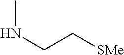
[SMe]CCNC
